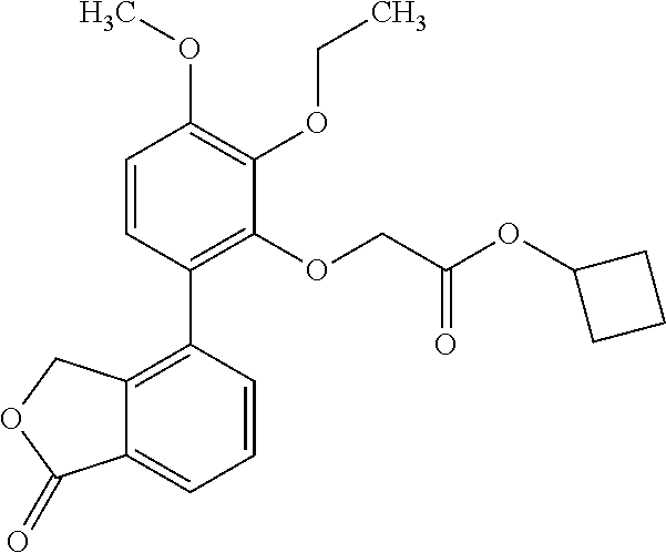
C12=C(C3=C(OCC(OC4CCC4)=O)C(OCC)=C(OC)C=C3)C=CC=C1C(=O)OC2
